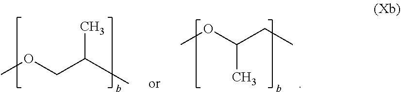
COCC(C)C.COC(CC)C
